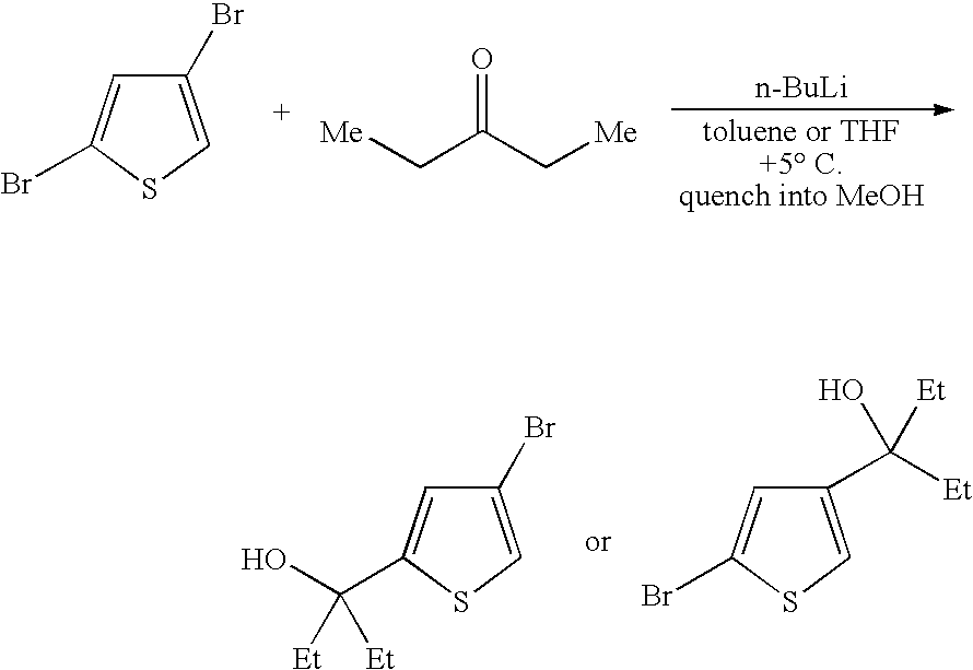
C1(Br)=CSC(Br)=C1.[Me]CC(C[Me])=O.[n-BuLi].[toluene or THF+5 C.quench into MeOH].C1(Br)=CSC(C(O)([Et])[Et])=C1.C1(C([Et])([Et])O)=CSC(Br)=C1
